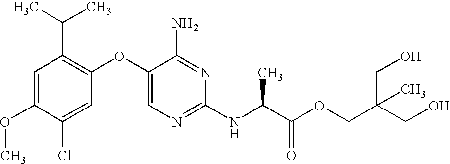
C1=C(OC)C(Cl)=CC(OC2=CN=C(NC(C(OCC(CO)(CO)C)=O)C)N=C2N)=C1C(C)C
